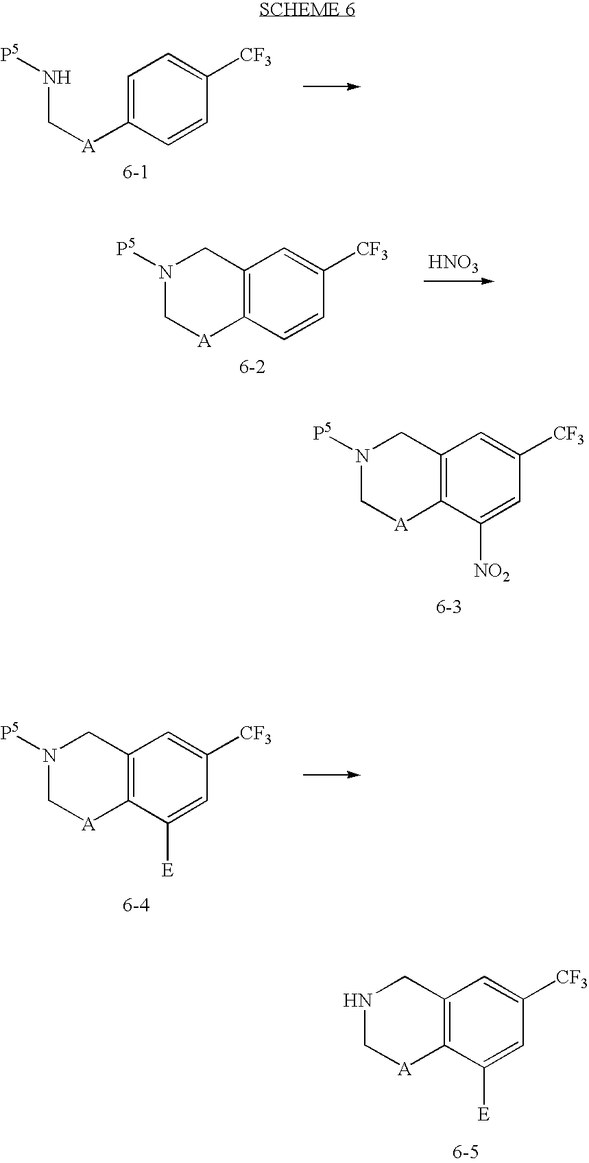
C1=C([A]CN[P5])C=CC([CF3])=C1.[HNO3].C12=C(C=CC([CF3])=C1)[A]CN([P5])C2.C12=C(C([NO2])=CC([CF3])=C1)[A]CN([P5])C2.C12=C(C([E])=CC([CF3])=C1)[A]CN([P5])C2.C12=C(C([E])=CC([CF3])=C1)[A]CNC2
